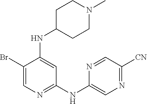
C1(Br)=CN=C(NC2=CN=C([CN])C=N2)C=C1NC1CCN(C)CC1
